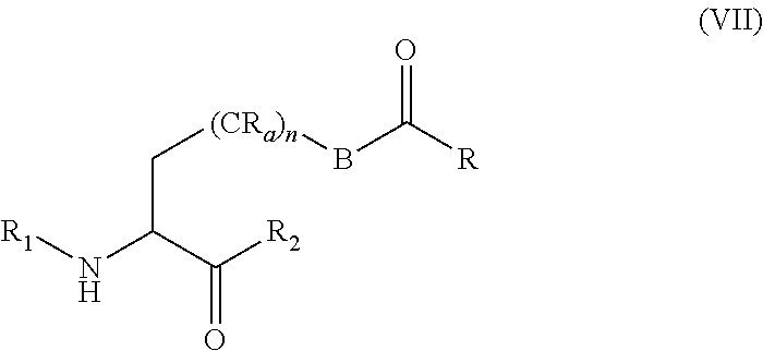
C([(CRa)n]BC([R])=O)C(N[R1])C([R2])=O
